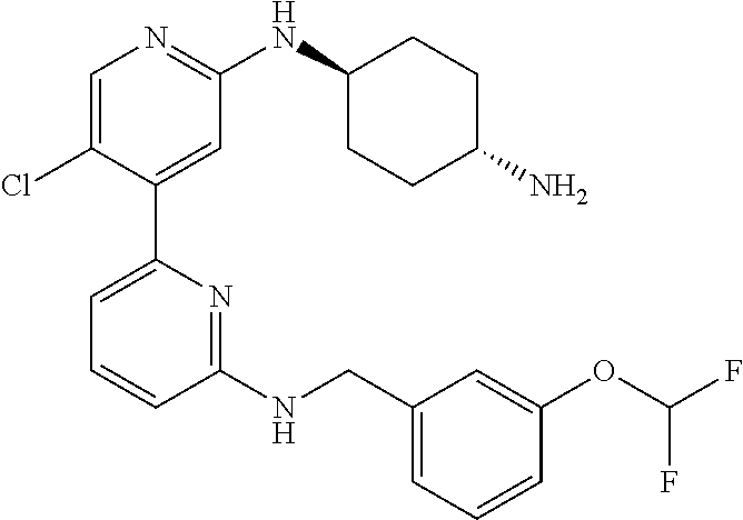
C1=C(Cl)C(C2=CC=CC(NCC3=CC=CC(OC(F)F)=C3)=N2)=CC(NC2CCC(N)CC2)=N1
